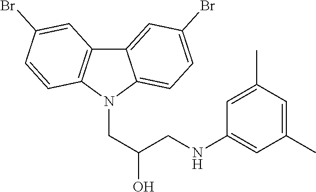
C12=CC(Br)=CC=C1N(CC(CNC1=CC(C)=CC(C)=C1)O)C1=C2C=C(Br)C=C1
